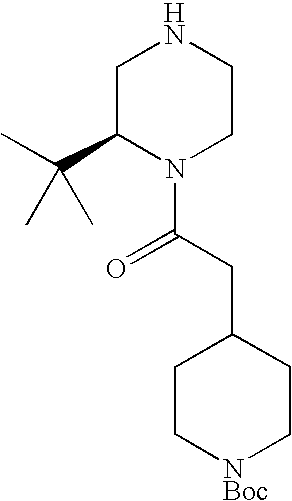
N1CC(C(C)(C)C)N(C(CC2CC[NBoc]CC2)=O)CC1
